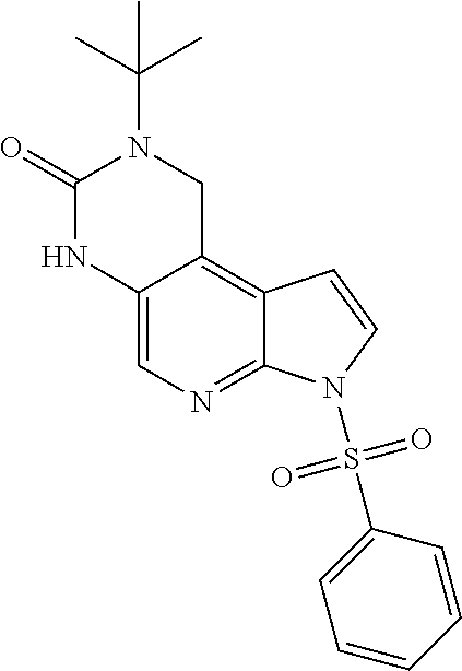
C12=CN=C3C(=C1CN(C(C)(C)C)C(=O)N2)C=CN3S(C1=CC=CC=C1)(=O)=O
